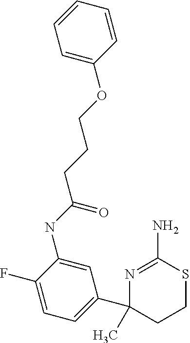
C1(OCCCC(NC2=CC(C3(C)CCSC(N)=N3)=CC=C2F)=O)=CC=CC=C1
